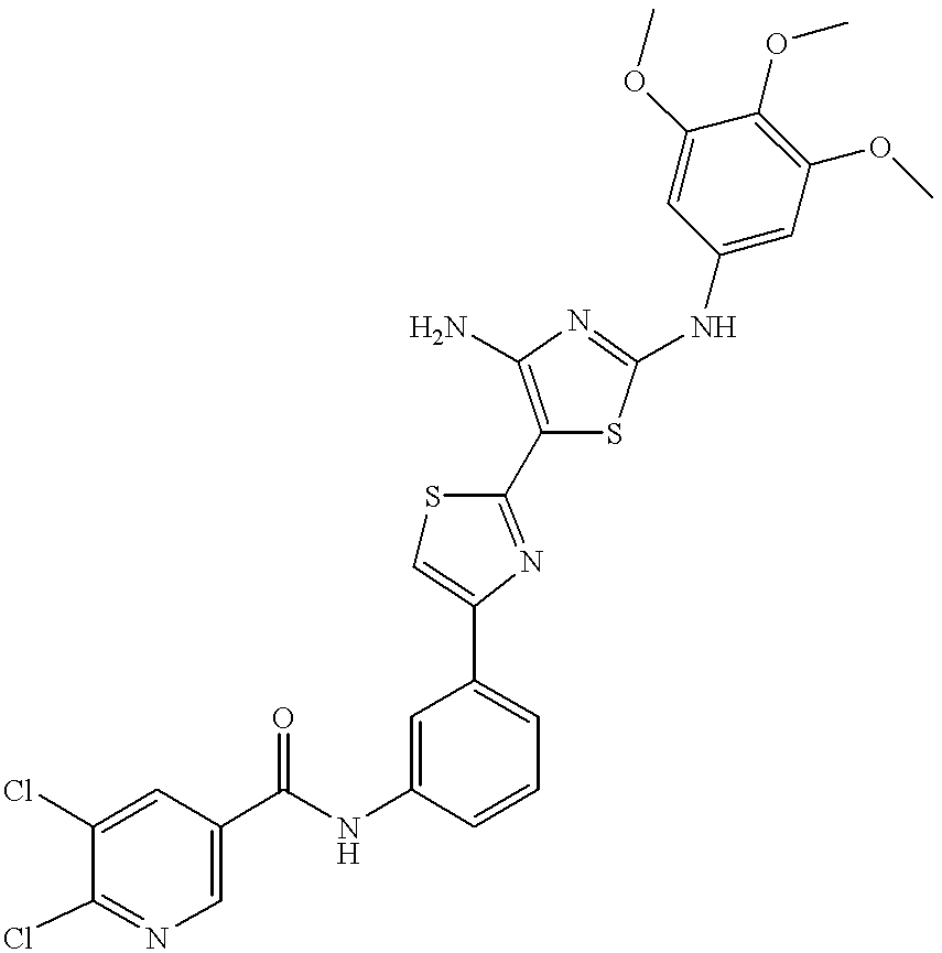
C(NC1=CC(C2=CSC(C3=C(N)N=C(NC4=CC(OC)=C(OC)C(OC)=C4)S3)=N2)=CC=C1)(=O)C1=CN=C(Cl)C(Cl)=C1
